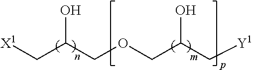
[X1]CC(COCC(C[Y1])O)O
